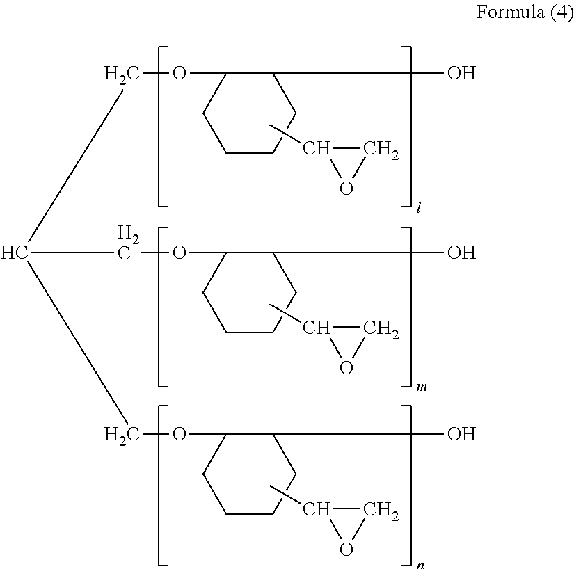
CC1CO1.C1(O)C(OCC(COC2C(O)CCCC2)COC2C(O)CCCC2)CCCC1.CC1CO1.CC1CO1
